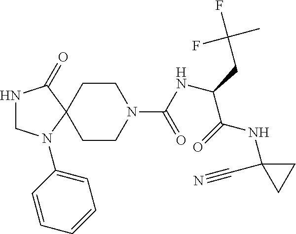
N1CN(C2=CC=CC=C2)C2(C1=O)CCN(C(NC(CC(F)(C)F)C(=O)NC1(C#N)CC1)=O)CC2
